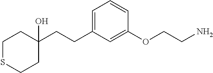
C1=C(CCC2(O)CCSCC2)C=C(OCCN)C=C1
